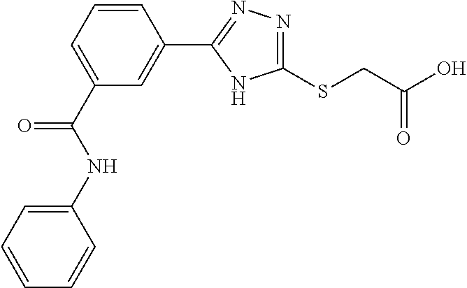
C1(C(NC2=CC=CC=C2)=O)=CC=CC(C2=NN=C(SCC(O)=O)N2)=C1
